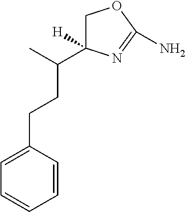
C1C(C(C)CCC2=CC=CC=C2)([H])N=C(N)O1
